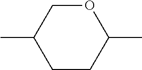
C1(C)COC(C)CC1
